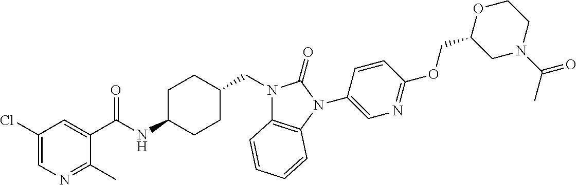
C1(C(NC2CCC(CN3C4=C(N(C5=CN=C(OCC6CN(C(C)=O)CCO6)C=C5)C3=O)C=CC=C4)CC2)=O)=CC(Cl)=CN=C1C
